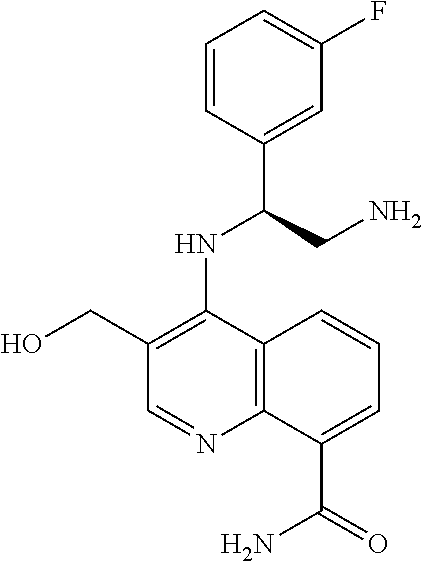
C1=CC(C(CN)NC2=C(CO)C=NC3=C2C=CC=C3C(=O)N)=CC(F)=C1
